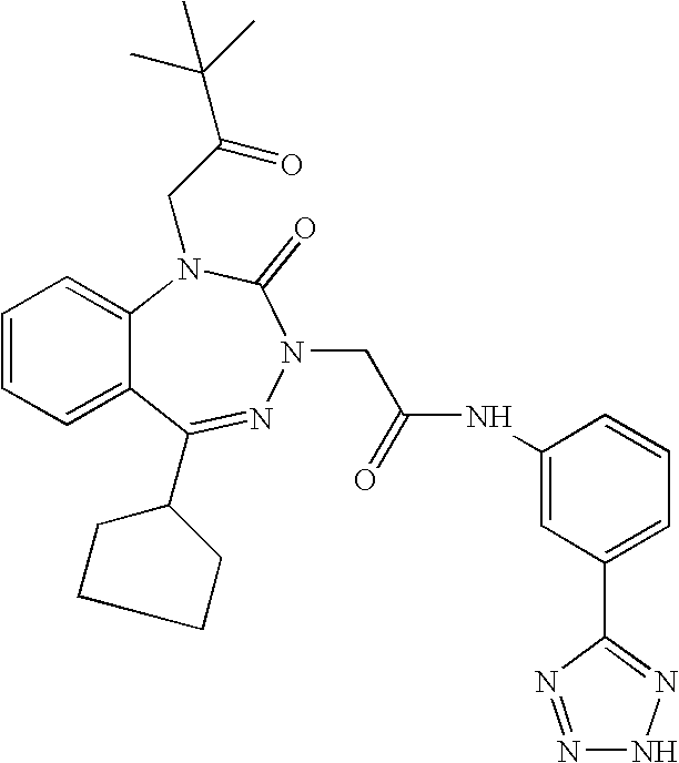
C1=CC=C2C(=C1)N(CC(C(C)(C)C)=O)C(=O)N(CC(NC1=CC(C3=NNN=N3)=CC=C1)=O)N=C2C1CCCC1
